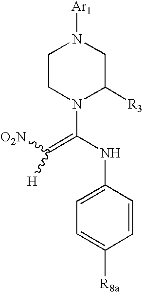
C1CN(C(NC2=CC=C([R8a])C=C2)=C([O2N])[H])C([R3])CN1[Ar1]
